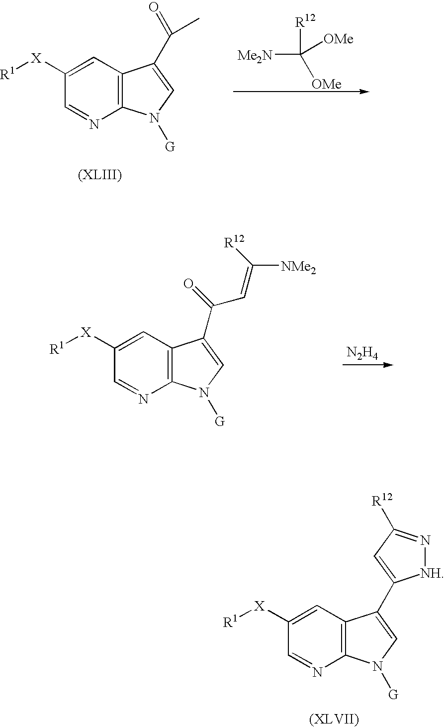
C12=C(C=C([X][R1])C=N1)C(C(=O)C)=CN2[G].[Me2N]C([R12])([OMe])[OMe].C12=C(C=C([X][R1])C=N1)C(C1=CC([R12])=N[NH]1)=CN2[G].[N2H4].C12=C(C=C([X][R1])C=N1)C(C(C=C([NMe2])[R12])=O)=CN2[G]
